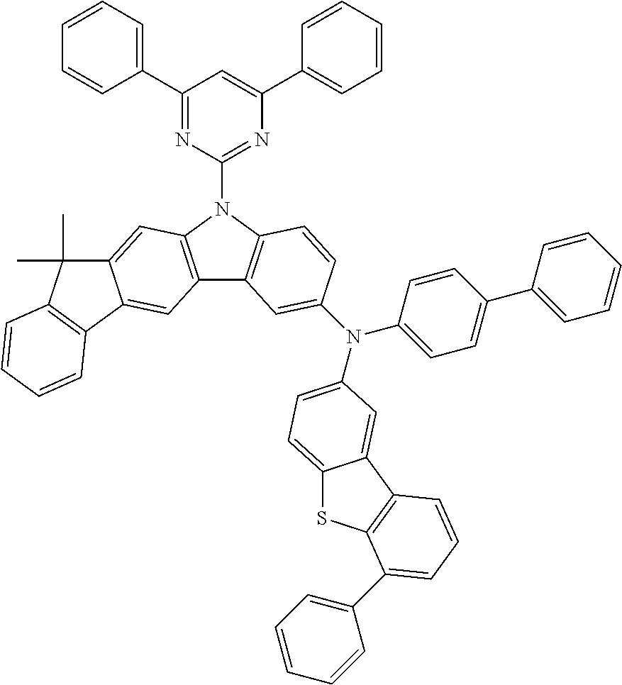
C1(C2=CC=CC=C2)=NC(N2C3=C(C4=C2C=C2C(=C4)C4=C(C2(C)C)C=CC=C4)C=C(N(C2=CC=C(C4=CC=CC=C4)C=C2)C2=CC=C4SC5=C(C4=C2)C=CC=C5C2=CC=CC=C2)C=C3)=NC(C2=CC=CC=C2)=C1
